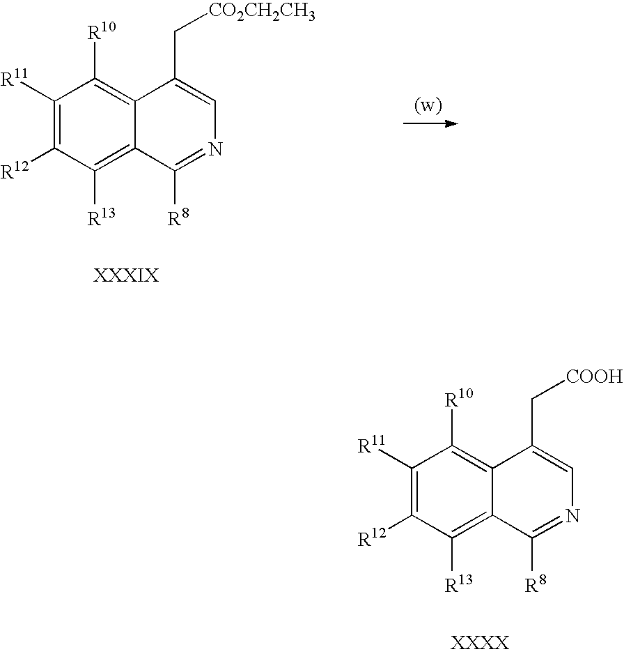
C1([R11])=C([R12])C([R13])=C2C(=C1[R10])C(C[CO2CH2CH3])=CN=C2[R8].C1([R11])=C([R12])C([R13])=C2C(=C1[R10])C(C[COOH])=CN=C2[R8]
